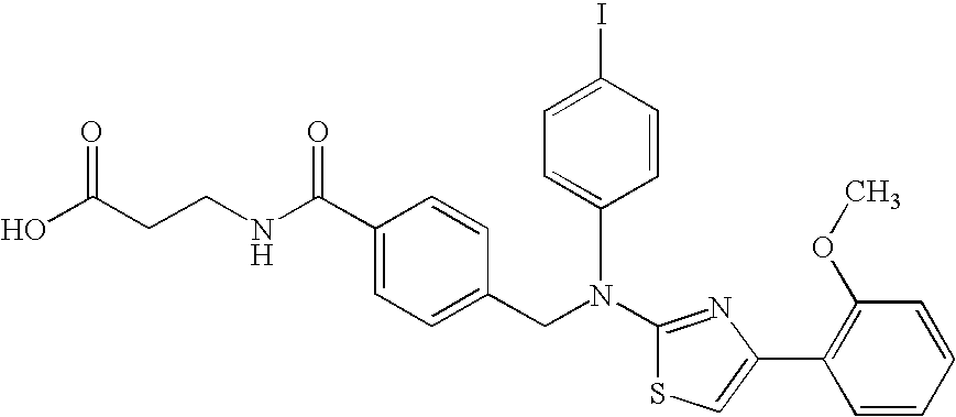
N(C1=NC(C2=C(OC)C=CC=C2)=CS1)(CC1=CC=C(C(NCCC(O)=O)=O)C=C1)C1=CC=C(I)C=C1
